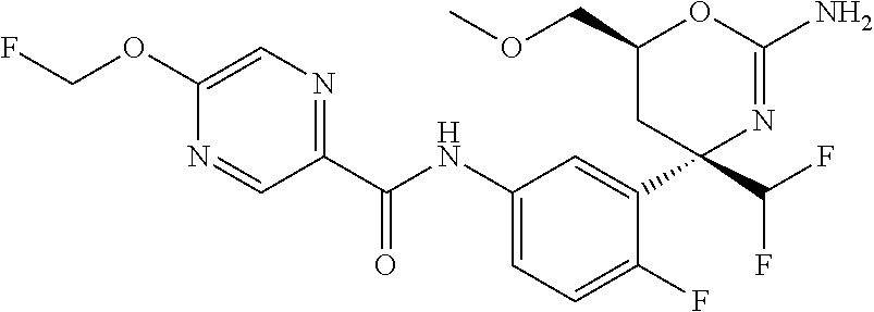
C1(C(NC2=CC=C(F)C(C3(C(F)F)N=C(N)OC(COC)C3)=C2)=O)=NC=C(OCF)N=C1
